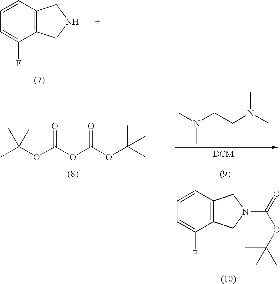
C1=CC2=C(C(F)=C1)CN(C(=O)OC(C)(C)C)C2.C1=CC2=C(C(F)=C1)CNC2.CC(OC(OC(OC(C)(C)C)=O)=O)(C)C.CN(C)CCN(C)C
